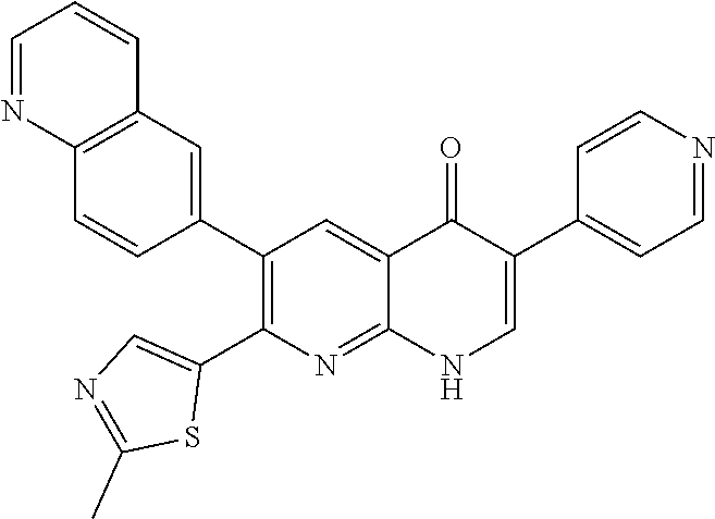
C12=C(C=C(C3=C(C4=CN=C(C)S4)N=C4C(=C3)C(=O)C(C3=CC=NC=C3)=CN4)C=C1)C=CC=N2
